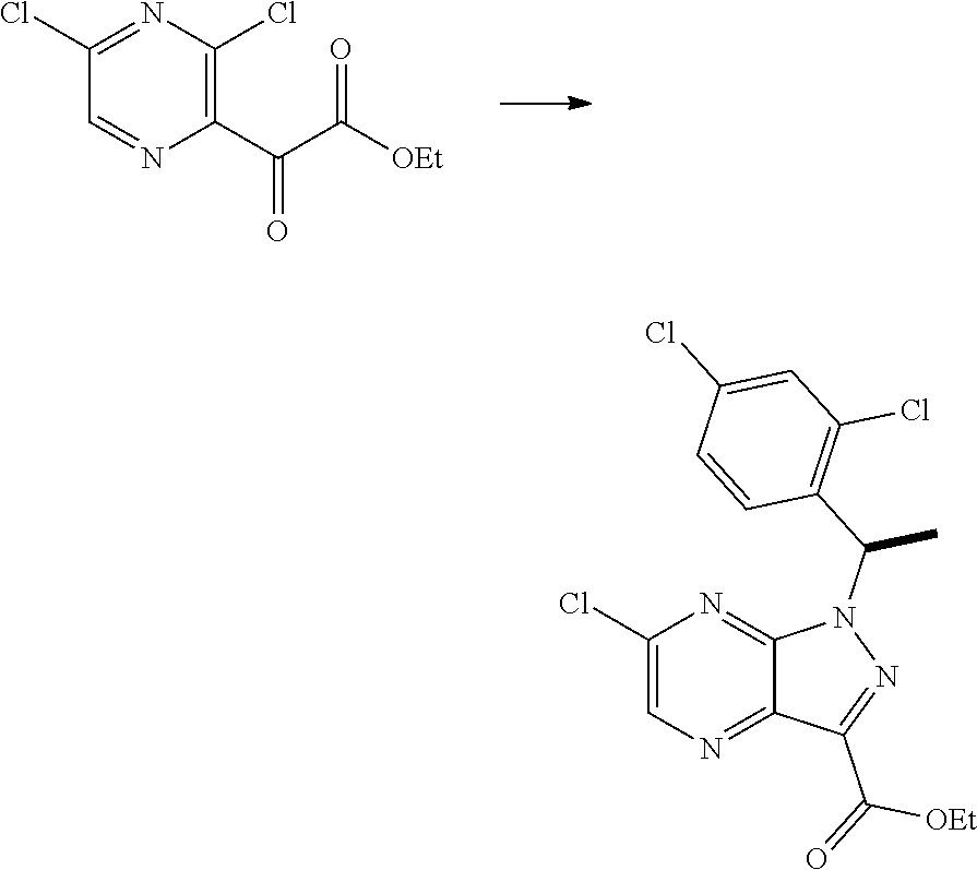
ClC1=CN=C2C(=N1)N(C(C1=C(Cl)C=C(Cl)C=C1)C)N=C2C(=O)[OEt].C1(Cl)=NC(Cl)=C(C(C([OEt])=O)=O)N=C1
